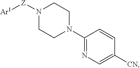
N1=C(N2CCN([Z][Ar1])CC2)C=CC([CN])=C1
